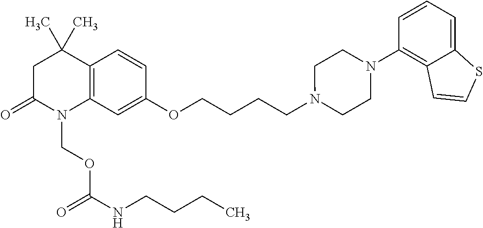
C1C(=O)N(COC(NCCCC)=O)C2=C(C1(C)C)C=CC(OCCCCN1CCN(C3=C4C(=CC=C3)SC=C4)CC1)=C2
